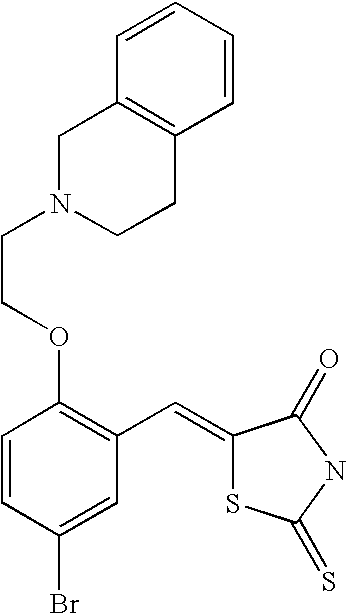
C(COC1=C(C=C2SC(=S)NC2=O)C=C(Br)C=C1)N1CCC2=C(C1)C=CC=C2
